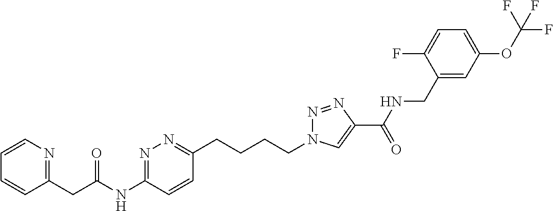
C1=CN=C(CC(NC2=NN=C(CCCCN3N=NC(C(NCC4=CC(OC(F)(F)F)=CC=C4F)=O)=C3)C=C2)=O)C=C1
